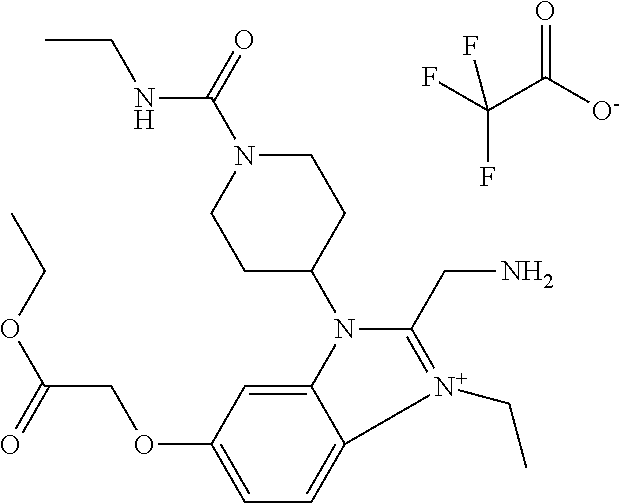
CCOC(COC1=CC=C2C(=C1)N(C1CCN(C(=O)NCC)CC1)C(CN)=[N+]2CC)=O.FC(C([O-])=O)(F)F
